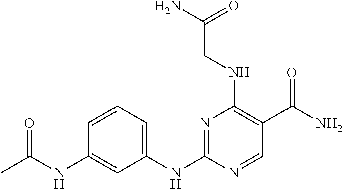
C1=CC(NC(=O)C)=CC(NC2=NC(NCC(N)=O)=C(C(N)=O)C=N2)=C1
